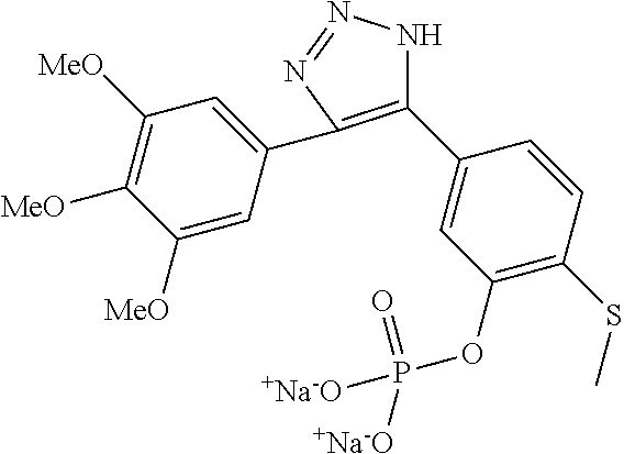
C1(C2=CC(OP(=O)([+Na-O])[+Na-O])=C(SC)C=C2)=C(C2=CC([MeO])=C([MeO])C([MeO])=C2)N=NN1
